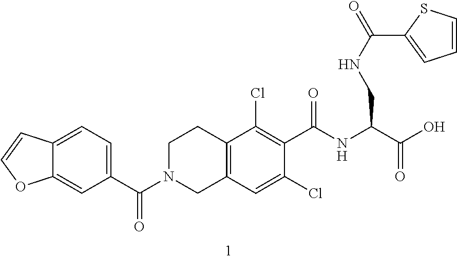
C(=O)(NCC(NC(=O)C1=C(Cl)C2=C(C=C1Cl)CN(C(C1=CC=C3C(=C1)OC=C3)=O)CC2)C(=O)O)C1=CC=CS1
